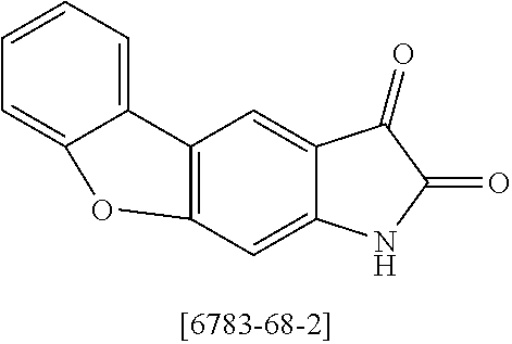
C1=CC=C2C(=C1)C1=C(C=C3C(=C1)C(=O)C(=O)N3)O2
